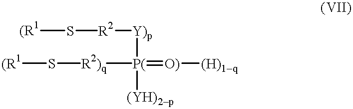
[(R1]S[R2][Y)p][P(](=[O)][(H)1q])([(YH)2p])[R2)q]S[(R1]
